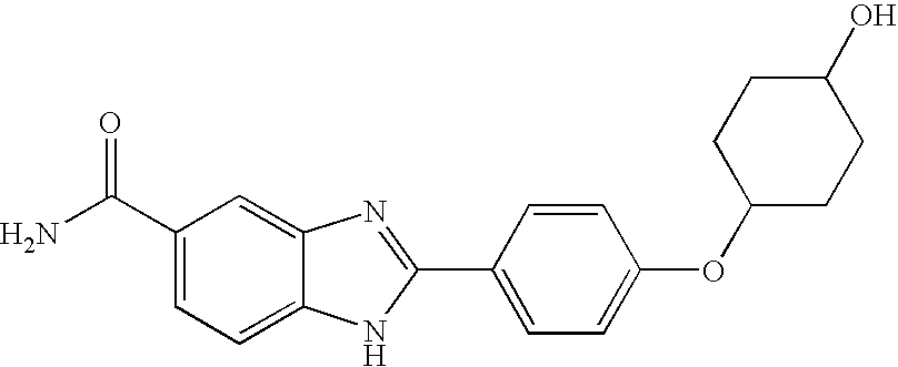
C12=CC(C(=O)N)=CC=C1NC(C1=CC=C(OC3CCC(O)CC3)C=C1)=N2
